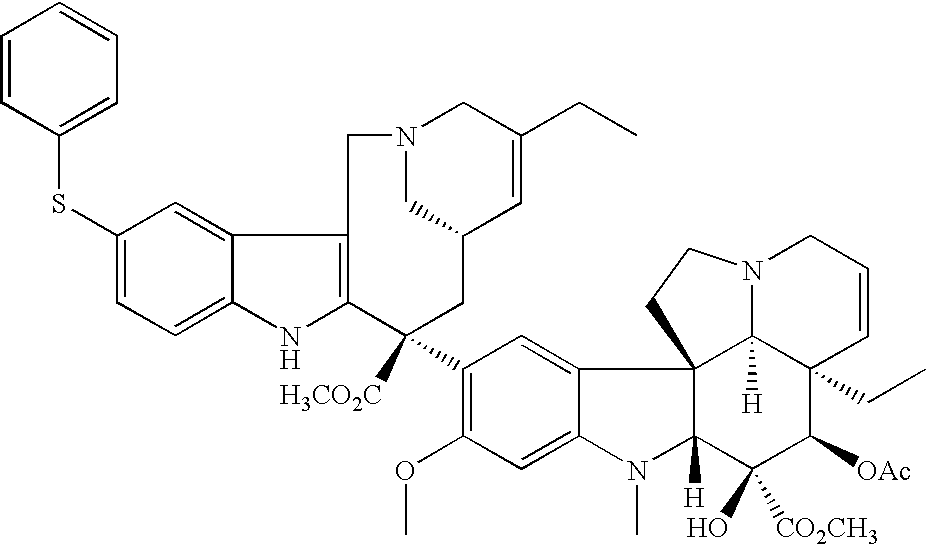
C1(SC2=CC=CC=C2)=CC=C2C(=C1)C1=C(N2)C([H3CO2C])(C2=C(OC)C=C3C(=C2)C24C([H])(N3C)C(O)([CO2CH3])C([OAc])C3(CC)C2([H])N(CC=C3)CC4)CC2C=C(CC)CN(C2)C1
